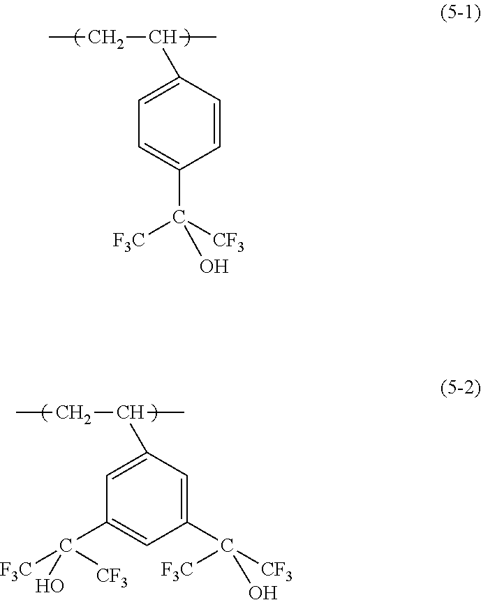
C(C)C(C)C1=CC=C(C([F3C])([CF3])O)C=C1.C(C)C(C)C1=CC(C([F3C])([CF3])O)=CC(C([F3C])([CF3])O)=C1
